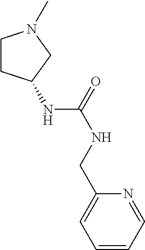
C(C1=CC=CC=N1)NC(=O)NC1CCN(C)C1
